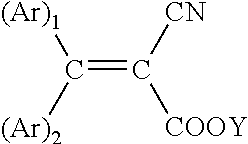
C(=C([CN])[COOY])([(Ar)1])[(Ar)2]
